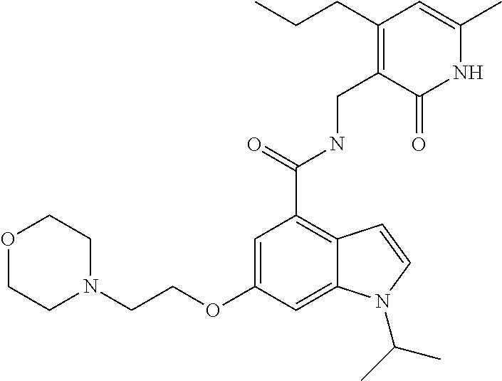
C1=C(OCCN2CCOCC2)C=C2C(=C1C(NCC1=C(CCC)C=C(C)NC1=O)=O)C=CN2C(C)C
